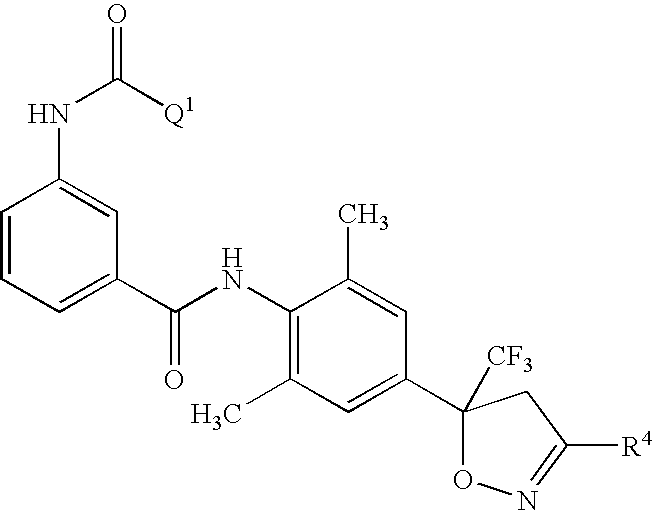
C1=CC=C(C(NC2=C(C)C=C(C3([CF3])ON=C([R4])C3)C=C2C)=O)C=C1NC(=O)[Q1]
